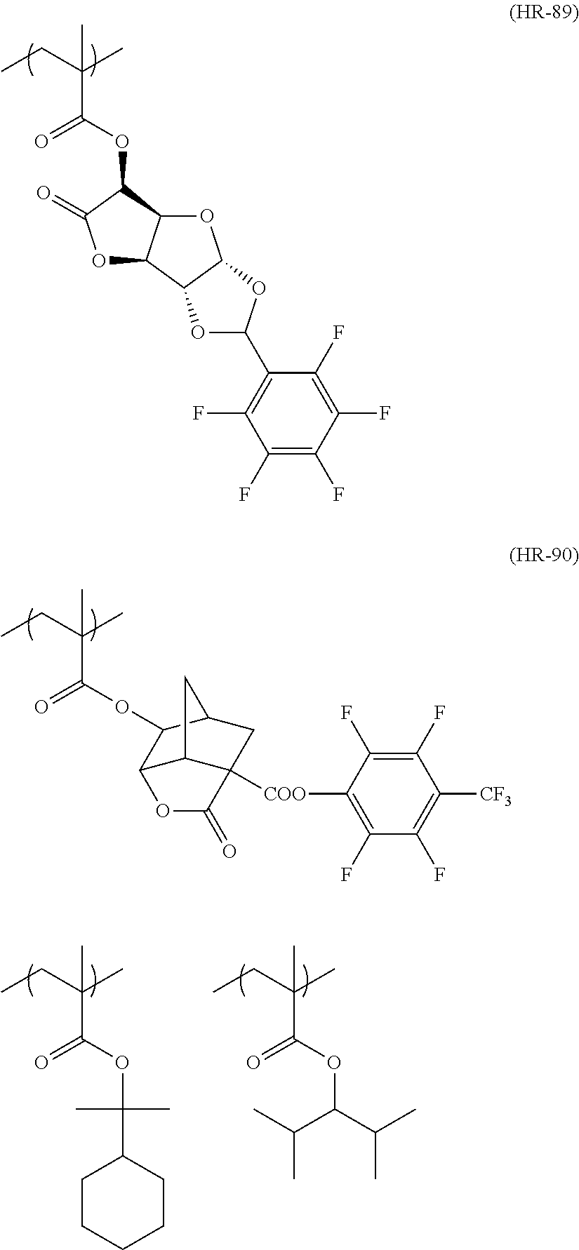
O(C(C(CC)(C)C)=O)C1C(=O)OC2C1OC1C2OC(C2=C(F)C(F)=C(F)C(F)=C2F)O1.O(C(C(CC)(C)C)=O)C1C2C3C([COO]C4=C(F)C(F)=C([CF3])C(F)=C4F)(CC1C3)C(=O)O2.O(C(C(CC)(C)C)=O)C(C1CCCCC1)(C)C.O(C(C(CC)(C)C)=O)C(C(C)C)C(C)C
